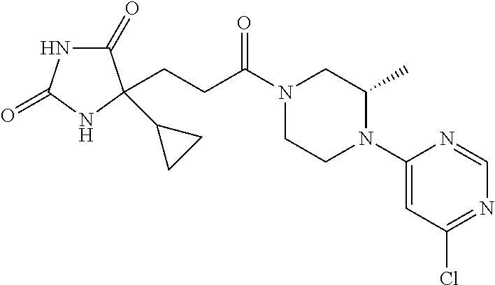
C1(=O)NC(=O)NC1(C1CC1)CCC(=O)N1CCN(C2=CC(Cl)=NC=N2)C(C)C1
